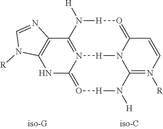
C12=N3C(=O[H]N([H])C4=N([R])C=CC(=O[H]N1[H])N4[H]3)NC1=C2N=CN1[R]
